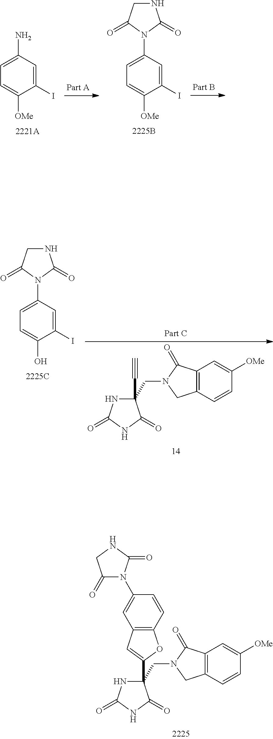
C1(N)=CC=C([OMe])C(I)=C1.C1(N2C(=O)NCC2=O)=CC=C([OMe])C(I)=C1.C1(C#C)(CN2CC3=C(C2=O)C=C([OMe])C=C3)NC(=O)NC1=O.C1(N2C(=O)NCC2=O)=CC=C(O)C(I)=C1.C1(C2=CC3=C(O2)C=CC(N2C(=O)CNC2=O)=C3)(CN2CC3=C(C2=O)C=C([OMe])C=C3)NC(=O)NC1=O
